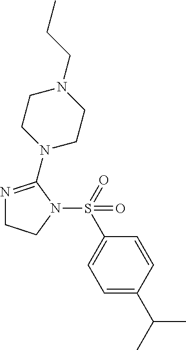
C1=C(C(C)C)C=CC(S(N2CCN=C2N2CCN(CCC)CC2)(=O)=O)=C1
